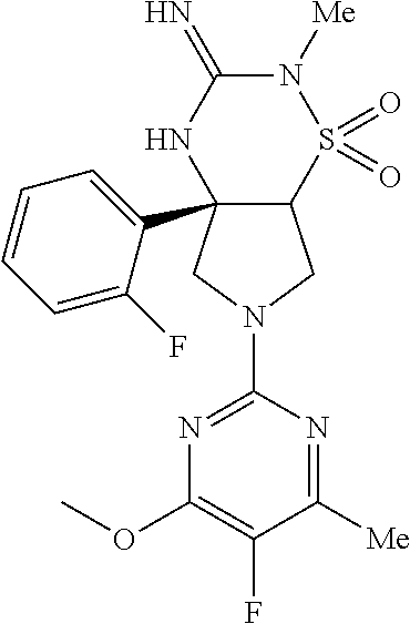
C12(C3=CC=CC=C3F)C(S(=O)(=O)N([Me])C(=N)N1)CN(C1=NC(OC)=C(F)C([Me])=N1)C2
